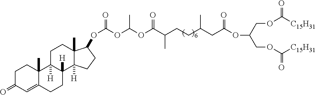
C(COC([C15H31])=O)(COC([C15H31])=O)OC(CC(CCC(C(OC(OC(OC1C2(C)C([H])(CC1)C1([H])C([H])(CC2)C2(C)C(=CC(=O)CC2)CC1)=O)C)=O)C)C)=O
